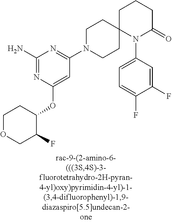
C1(N)=NC(OC2C(F)COCC2)=CC(N2CCC3(CC2)N(C2=CC=C(F)C(F)=C2)C(=O)CCC3)=N1
